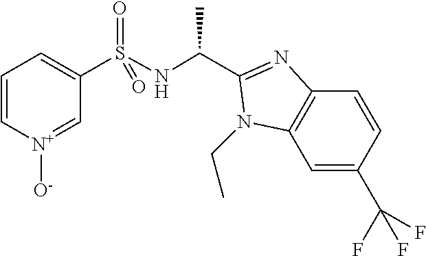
C1=C[N+]([O-])=CC(S(NC(C)C2=NC3=C(C=C(C(F)(F)F)C=C3)N2CC)(=O)=O)=C1
